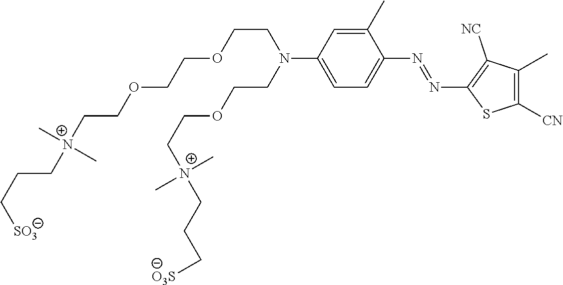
C1(C)=CC(N(CCOCC[N+](CCC[O3S])(C)C)CCOCCOCC[N+](CCC[SO3])(C)C)=CC=C1N=NC1=C([NC])C(C)=C([CN])S1
